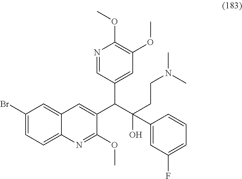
C1(Br)=CC=C2C(=C1)C=C(C(C1=CC(OC)=C(OC)N=C1)C(CCN(C)C)(O)C1=CC(F)=CC=C1)C(OC)=N2
